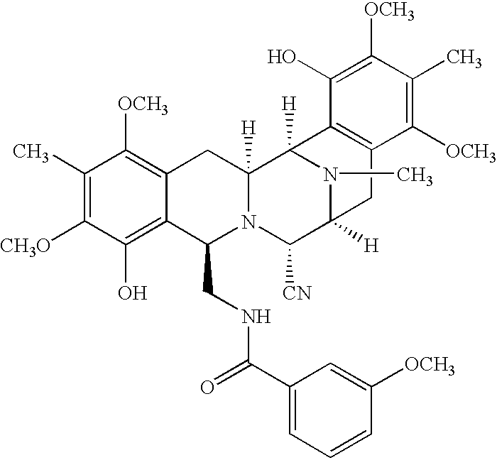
C1(C)=C([CH3O])C(O)=C2C(=C1[OCH3])CC1([H])N(C2CNC(=O)C2=CC=CC([OCH3])=C2)C([CN])C2([H])CC3=C(C1([H])N2C)C(O)=C([OCH3])C(C)=C3[OCH3]
